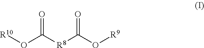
O(C([R8]C(O[R9])=O)=O)[R10]
